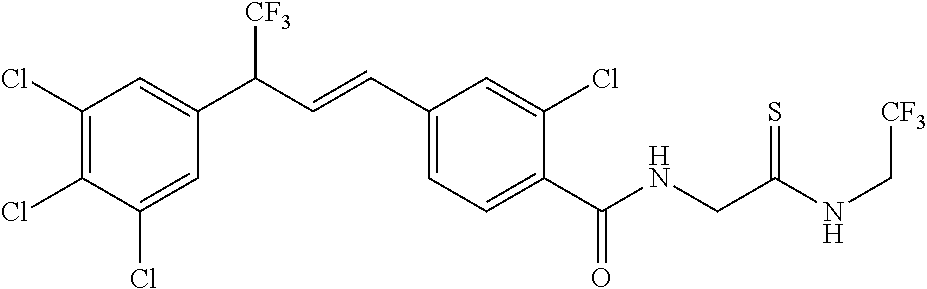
C1(Cl)=C(Cl)C(Cl)=CC(C(C=CC2=CC=C(C(NCC(NC[CF3])=S)=O)C(Cl)=C2)[CF3])=C1
